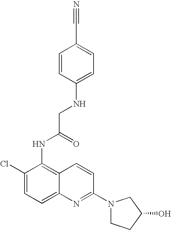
C1=CC(NCC(=O)NC2=C3C(=CC=C2Cl)N=C(N2CCC(O)C2)C=C3)=CC=C1C#N
